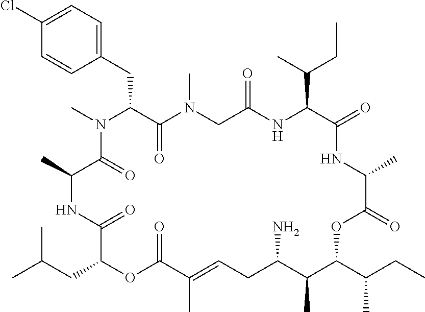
C1(Cl)=CC=C(CC2C(=O)N(C)CC(=O)NC(C(C)CC)C(=O)NC(C)C(=O)OC(C(C)CC)C(C)C(N)CC=C(C)C(=O)OC(CC(C)C)C(=O)NC(C)C(=O)N2C)C=C1
